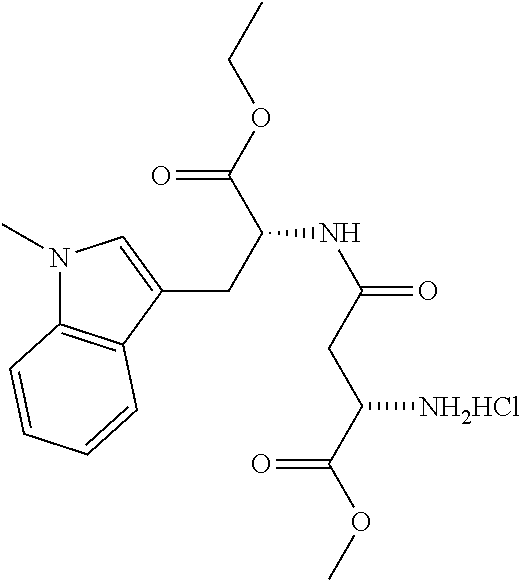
C12=C(C(CC(NC(=O)CC(C(OC)=O)[NH2HCl])C(OCC)=O)=CN1C)C=CC=C2
